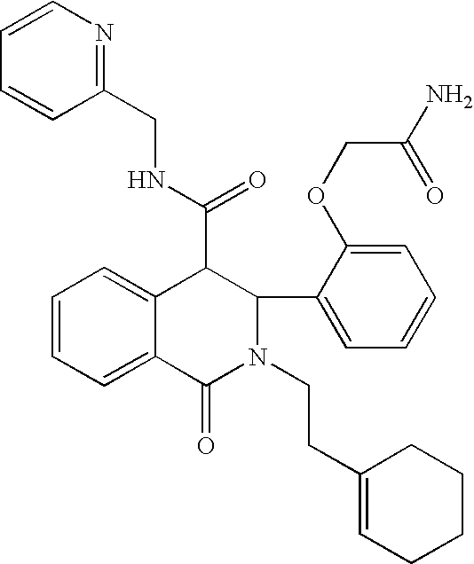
C1=CC=C2C(=C1)C(C(=O)NCC1=NC=CC=C1)C(C1=CC=CC=C1OCC(N)=O)N(CCC1=CCCCC1)C2=O
